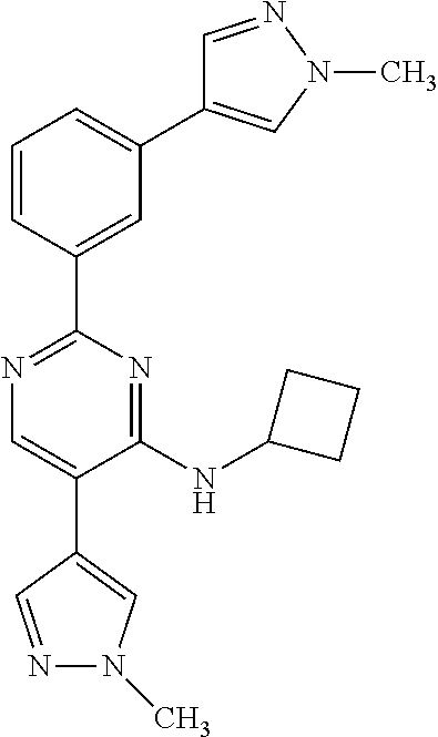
C1=CC(C2=NC=C(C3=CN(C)N=C3)C(NC3CCC3)=N2)=CC(C2=CN(C)N=C2)=C1
